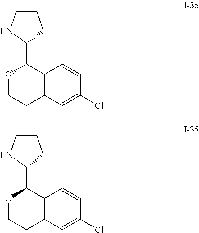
C1CNC(C2OCCC3=C2C=CC(Cl)=C3)C1.C1CNC(C2OCCC3=C2C=CC(Cl)=C3)C1
